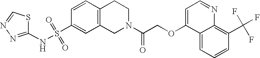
C1(NS(C2=CC3=C(C=C2)CCN(C(COC2=CC=NC4=C(C(F)(F)F)C=CC=C24)=O)C3)(=O)=O)=NN=CS1
